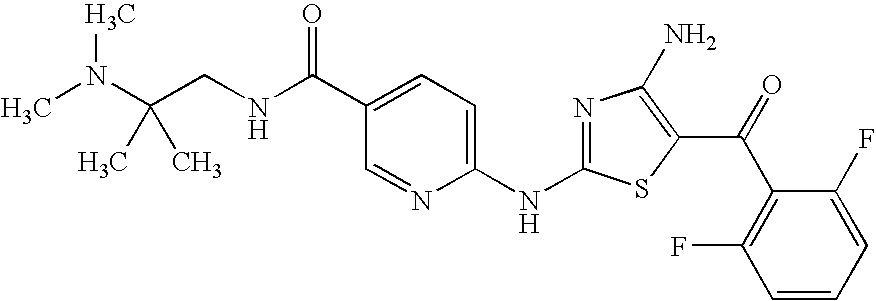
CN(C)C(CNC(C1=CC=C(NC2=NC(N)=C(C(C3=C(F)C=CC=C3F)=O)S2)N=C1)=O)(C)C
